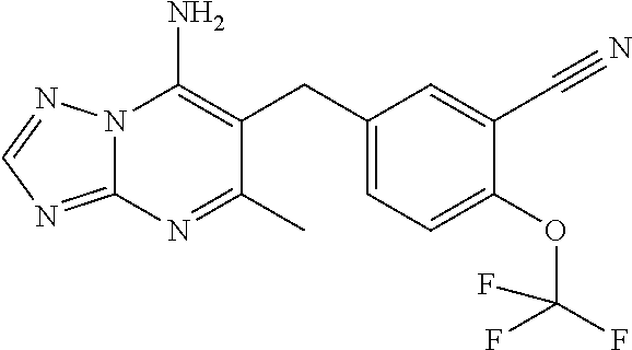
N12C(=NC=N1)N=C(C)C(CC1=CC=C(OC(F)(F)F)C(C#N)=C1)=C2N
